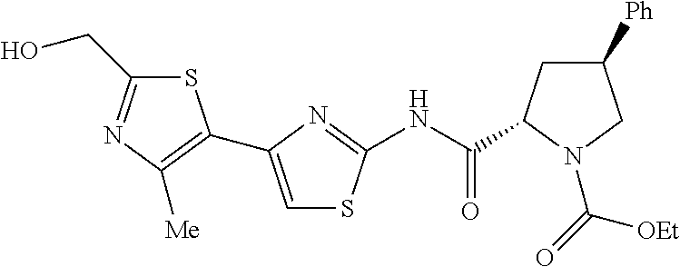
S1C(CO)=NC([Me])=C1C1=CSC(NC(=O)C2CC([Ph])CN2C([OEt])=O)=N1
